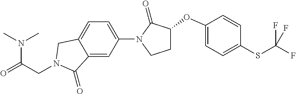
N(C(=O)CN1CC2=CC=C(N3C(=O)C(OC4=CC=C(SC(F)(F)F)C=C4)CC3)C=C2C1=O)(C)C
